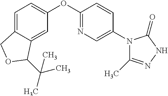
C1=C2C(=CC(OC3=NC=C(N4C(C)=NNC4=O)C=C3)=C1)C(C(C)(C)C)OC2
